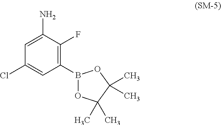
C1(B2OC(C)(C)C(C)(C)O2)=C(F)C(N)=CC(Cl)=C1
